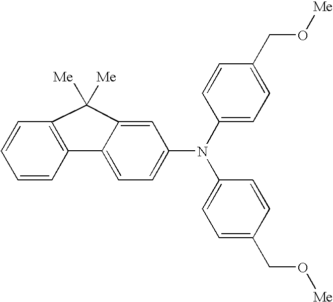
C1=CC(N(C2=CC=C(CO[Me])C=C2)C2=CC=C3C(=C2)C([Me])([Me])C2=C3C=CC=C2)=CC=C1CO[Me]
